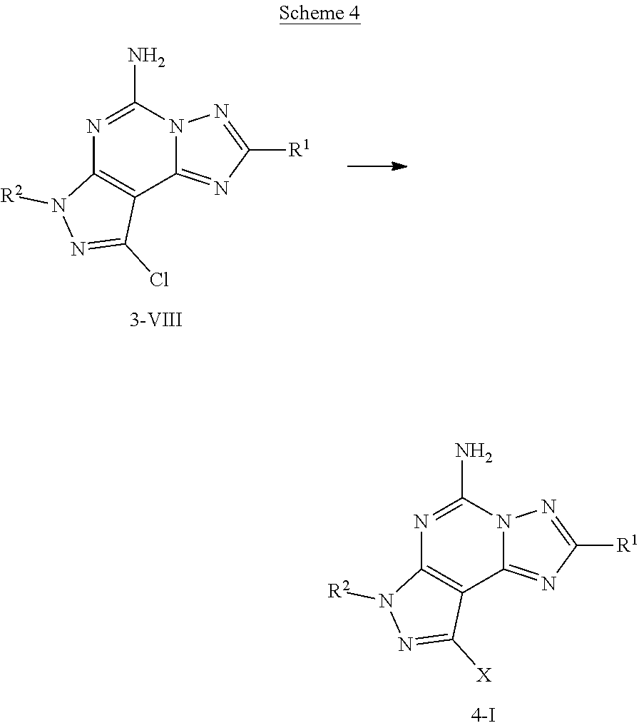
N1=C([R1])N=C2N1C(N)=NC1=C2C(Cl)=NN1[R2].N1=C([R1])N=C2N1C(N)=NC1=C2C([X])=NN1[R2]
